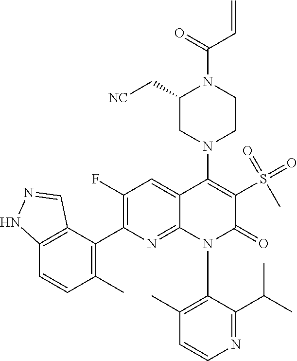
C12=C(C(C3=C(F)C=C4C(=N3)N(C3=C(C)C=CN=C3C(C)C)C(=O)C(S(C)(=O)=O)=C4N3CCN(C(=O)C=C)C(C[NC])C3)=C(C)C=C1)C=NN2
